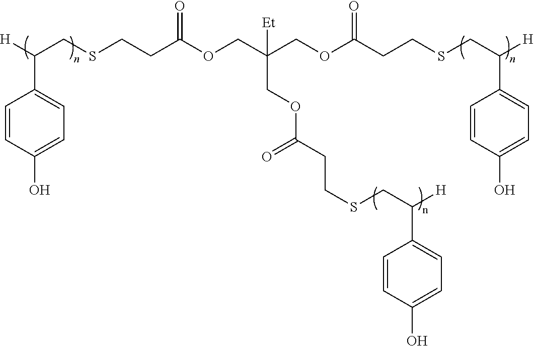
C1=CC(O)=CC=C1C([H])CSCCC(OCC(COC(CCSCC([H])C1=CC=C(O)C=C1)=O)([Et])COC(CCSCC([H])C1=CC=C(O)C=C1)=O)=O
